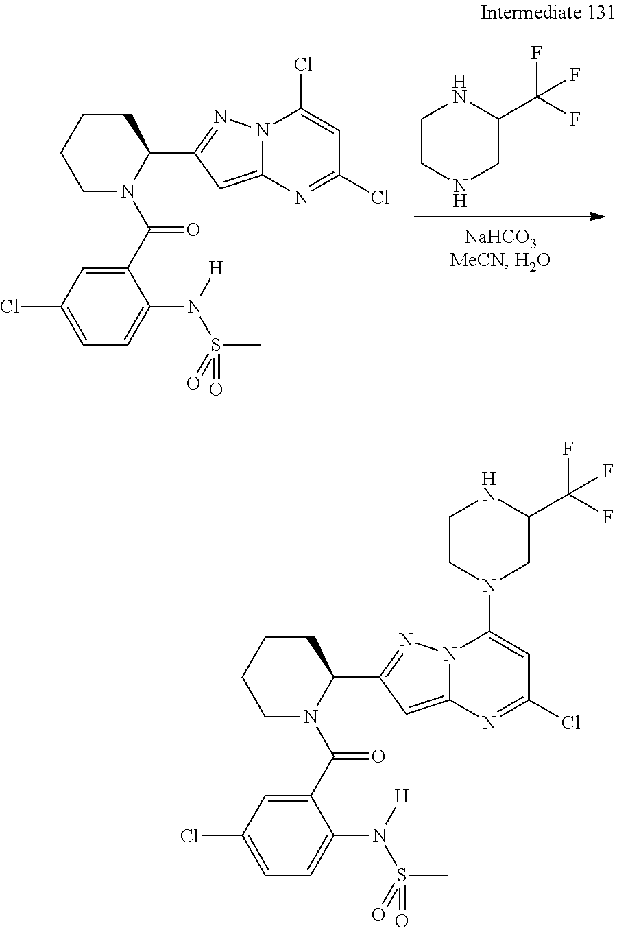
C1NCC(C(F)(F)F)NC1.C1(C(N2C(C3=NN4C(=C3)N=C(Cl)C=C4Cl)CCCC2)=O)=CC(Cl)=CC=C1N([H])S(=O)(C)=O.C1(C(N2C(C3=NN4C(=C3)N=C(Cl)C=C4N3CC(C(F)(F)F)NCC3)CCCC2)=O)=CC(Cl)=CC=C1N([H])S(=O)(C)=O
